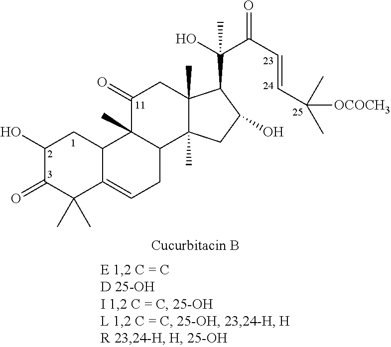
C12C(=CCC3C1(C)C(=O)CC1(C)C3(C)CC(O)C1C(O)(C(C=CC(C)(C)[OCOCH3])=O)C)C(C)(C)C(=O)C(O)C2
